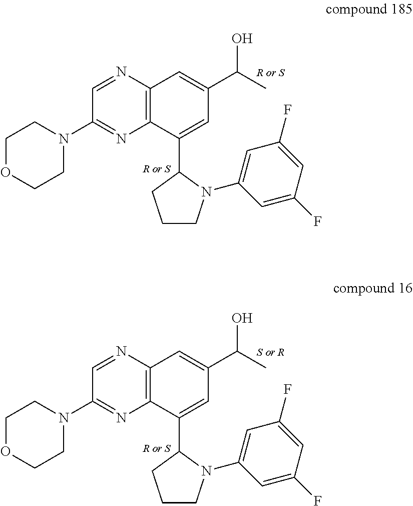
C1(C2CCCN2C2=CC(F)=CC(F)=C2)=CC(C(C)O)=CC2=C1N=C(N1CCOCC1)C=N2.C1(C2CCCN2C2=CC(F)=CC(F)=C2)=CC(C(C)O)=CC2=C1N=C(N1CCOCC1)C=N2
